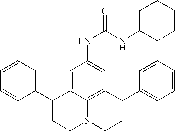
C1=CC=C(C2CCN3C4=C(C(C5=CC=CC=C5)CC3)C=C(NC(=O)NC3CCCCC3)C=C24)C=C1
